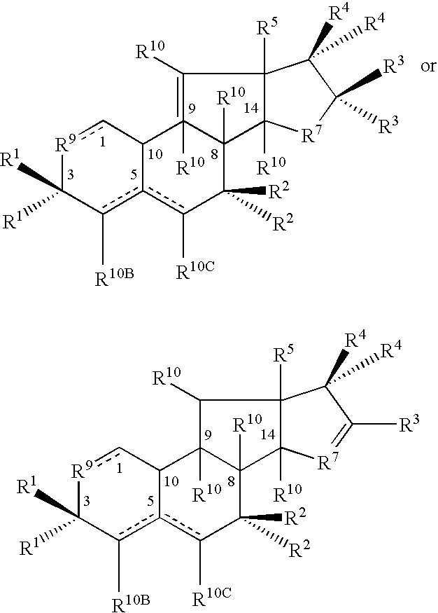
[R9]1cC2c(c([R10B])C1([R1])[R1])c([R10C])C([R2])([R2])C1([R10])C2([R10])C([R10])C2([R5])C1([R10])[R7]=C([R3])C2([R4])[R4].[R9]1cC2c(c([R10B])C1([R1])[R1])c([R10C])C([R2])([R2])C1([R10])C2([R10])=C([R10])C2([R5])C1([R10])[R7]C([R3])([R3])C2([R4])[R4]
